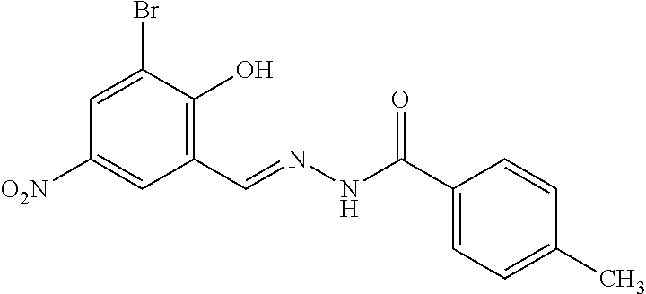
C1=C(Br)C(O)=C(C=NNC(C2=CC=C(C)C=C2)=O)C=C1[O2N]
